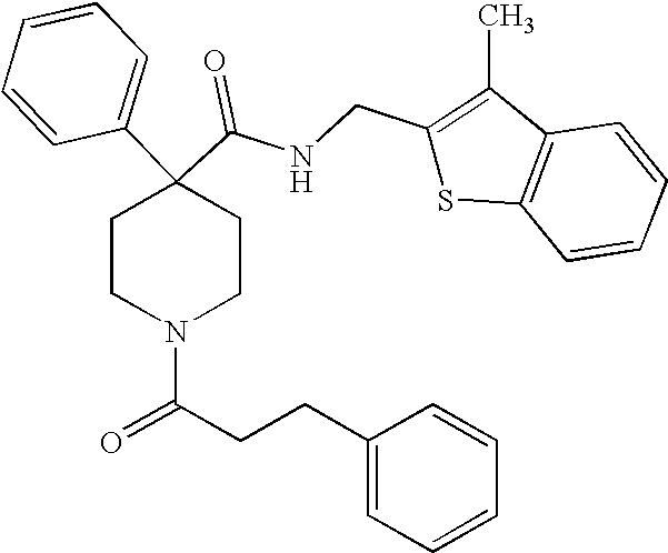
N(C(C1(C2=CC=CC=C2)CCN(C(CCC2=CC=CC=C2)=O)CC1)=O)CC1=C(C)C2=C(S1)C=CC=C2
